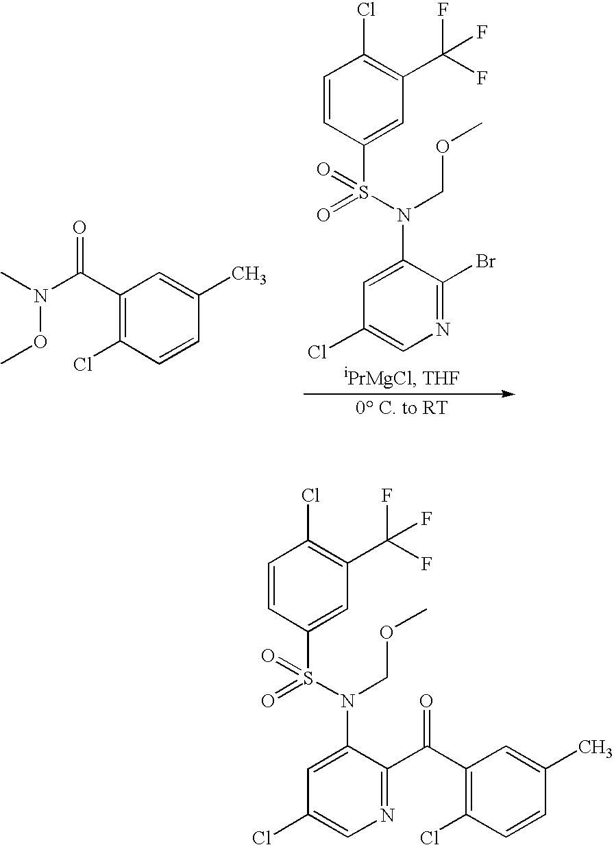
N(OC)(C(C1=C(Cl)C=CC(C)=C1)=O)C.C1(Cl)=CN=C(Br)C(N(COC)S(=O)(=O)C2=CC(C(F)(F)F)=C(Cl)C=C2)=C1.C1(Cl)=CN=C(C(C2=C(Cl)C=CC(C)=C2)=O)C(N(COC)S(=O)(=O)C2=CC(C(F)(F)F)=C(Cl)C=C2)=C1
